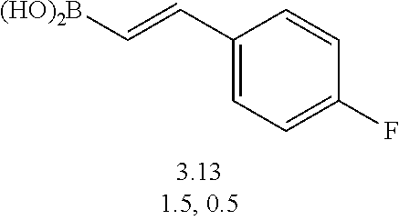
C1(C=C[(HO)2B])=CC=C(F)C=C1
